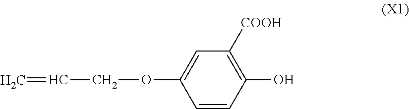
C1=CC(O)=C([COOH])C=C1OCC=C
